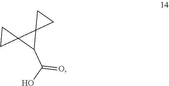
C12(C(C(O)=O)C13CC3)CC2
